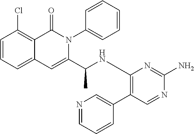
C1=CC=C2C(=C1Cl)C(=O)N(C1=CC=CC=C1)C(C(NC1=C(C3=CN=CC=C3)C=NC(N)=N1)C)=C2
